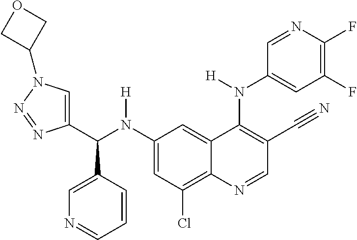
C1(N(C(C2=CN(C3COC3)N=N2)C2=CN=CC=C2)[H])=CC(Cl)=C2C(=C1)C(N(C1=CC(F)=C(F)N=C1)[H])=C(C#N)C=N2
